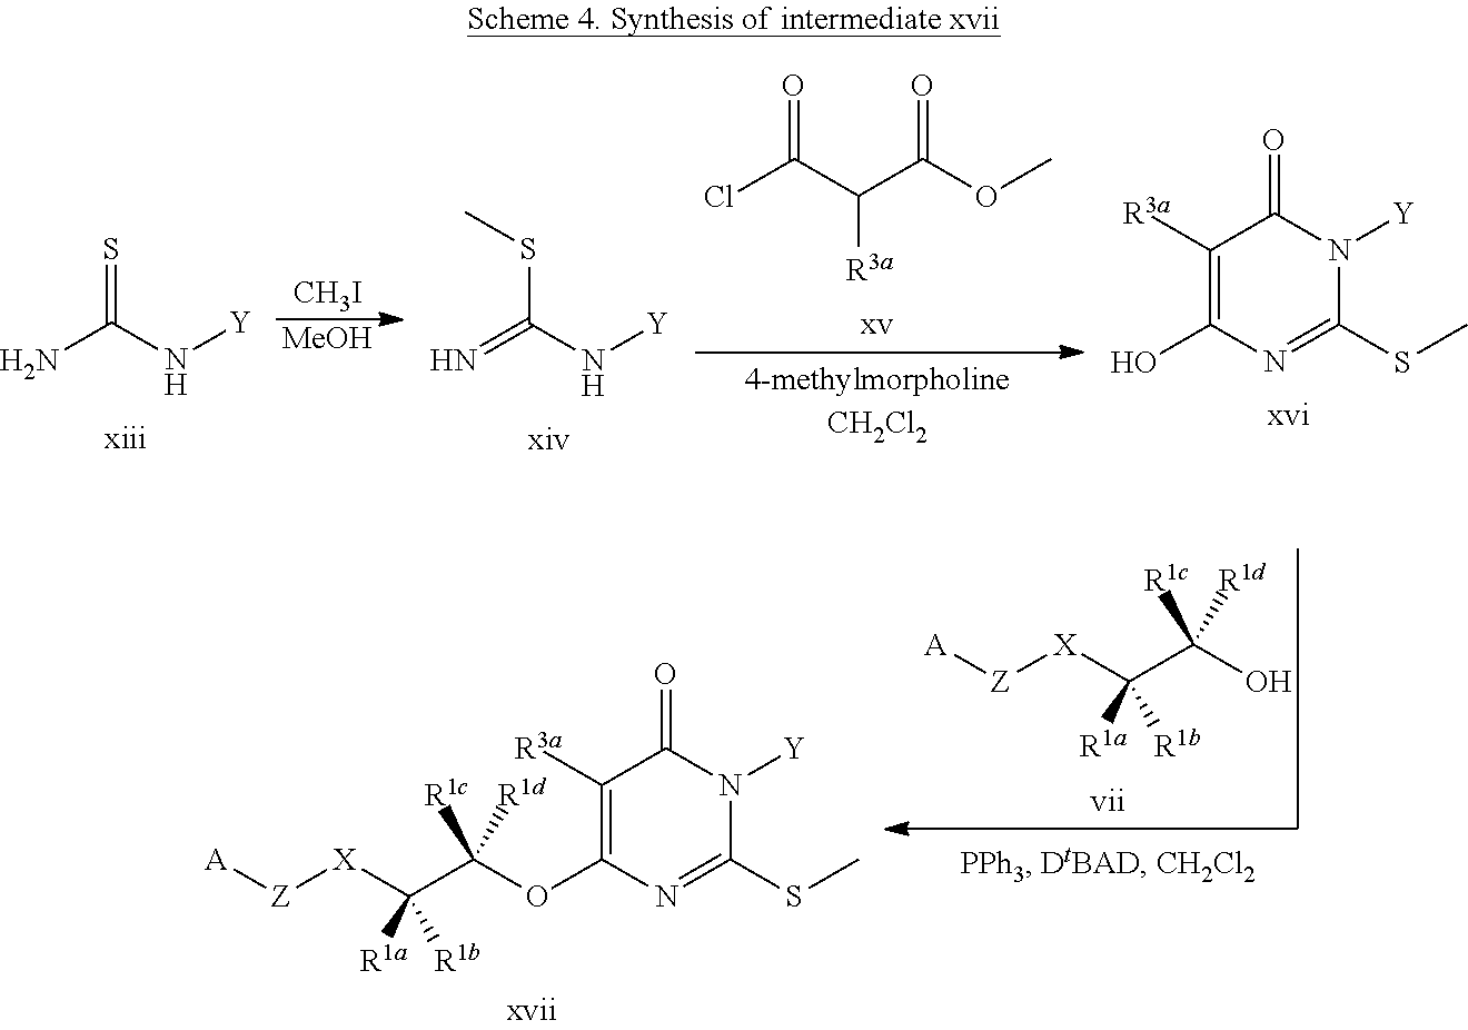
NC(N[Y])=S.[CH3I].[MeOH].N=C(N[Y])SC.ClC(C(C(OC)=O)[R3a])=O.C1([R3a])=C(O)N=C(SC)N([Y])C1=O.[A][Z][X]C(C(OC1=C([R3a])C(=O)N([Y])C(SC)=N1)([R1c])[R1d])([R1a])[R1b].[A][Z][X]C(C(O)([R1c])[R1d])([R1a])[R1b]
